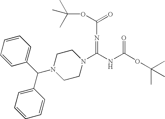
N1(C(NC(OC(C)(C)C)=O)=NC(=O)OC(C)(C)C)CCN(C(C2=CC=CC=C2)C2=CC=CC=C2)CC1
